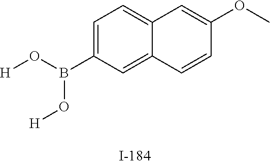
[H]OB(C1=CC=C2C(=C1)C=CC(OC)=C2)O[H]
